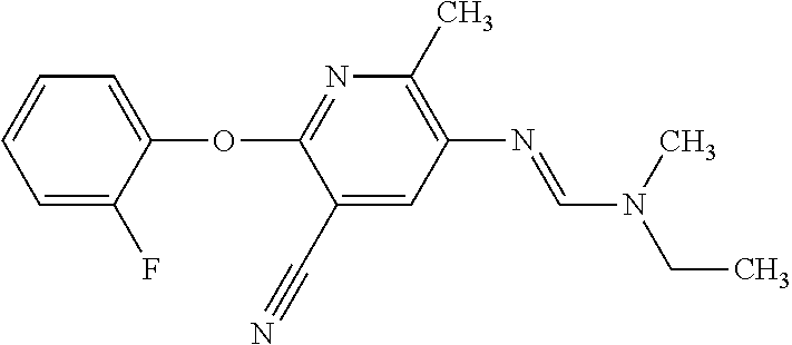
N1=C(OC2=CC=CC=C2F)C(C#N)=CC(N=CN(C)CC)=C1C
